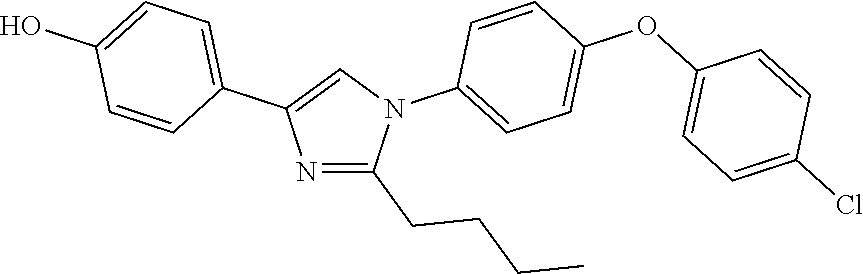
N1=C(CCCC)N(C2=CC=C(OC3=CC=C(Cl)C=C3)C=C2)C=C1C1=CC=C(O)C=C1
